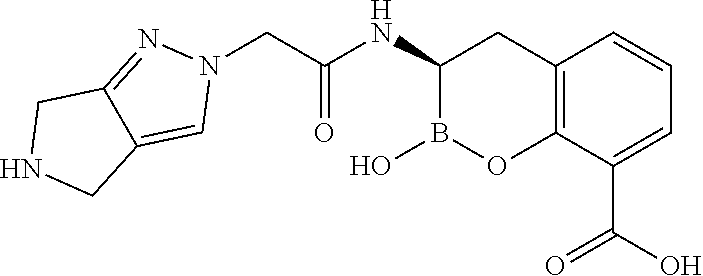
C1(NC(CN2N=C3C(=C2)CNC3)=O)B(O)OC2=C(C1)C=CC=C2C(O)=O
